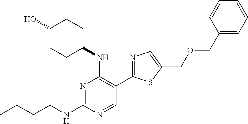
CCCCNC1=NC(NC2CCC(O)CC2)=C(C2=NC=C(COCC3=CC=CC=C3)S2)C=N1
